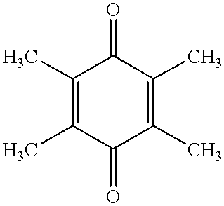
C1(C)=C(C)C(=O)C(C)=C(C)C1=O
